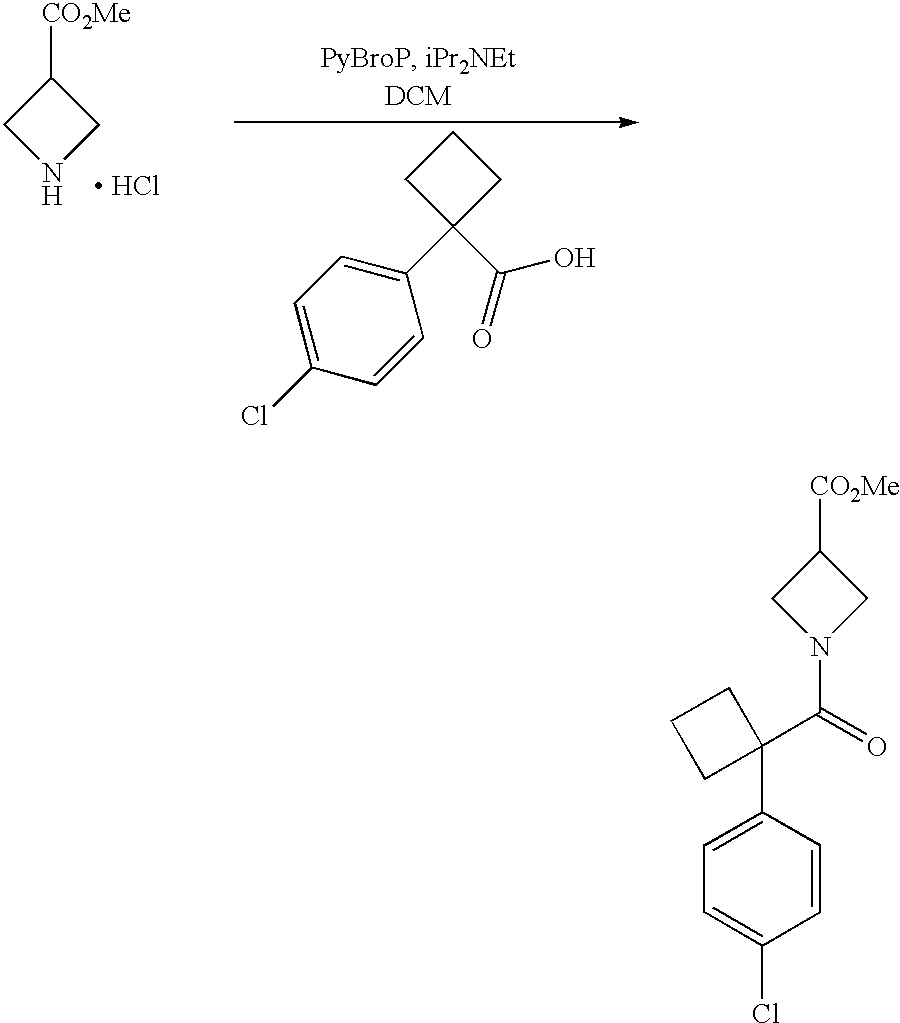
C1([CO2Me])CNC1.[ HCl].C1=C(Cl)C=CC(C2(C(O)=O)CCC2)=C1.C1([CO2Me])CN(C(C2(C3=CC=C(Cl)C=C3)CCC2)=O)C1
